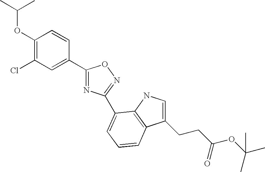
C1(OC(C)C)=C(Cl)C=C(C2=NC(C3=CC=CC4=C3NC=C4CCC(=O)OC(C)(C)C)=NO2)C=C1
